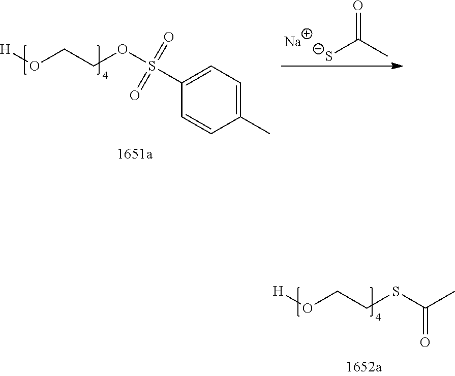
[S-]C(C)=O.[Na].C1(S(OCCO[H])(=O)=O)=CC=C(C)C=C1.C(CO[H])SC(C)=O
